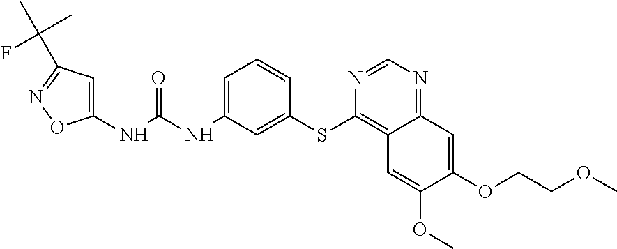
C1(NC(NC2=CC=CC(SC3=C4C(=NC=N3)C=C(OCCOC)C(OC)=C4)=C2)=O)=CC(C(C)(C)F)=NO1
